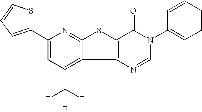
C12=C(N=CN(C3=CC=CC=C3)C1=O)C1=C(C(F)(F)F)C=C(C3=CC=CS3)N=C1S2
